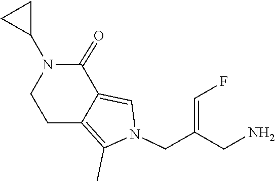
C1C2=C(C)N(CC(=CF)CN)C=C2C(=O)N(C2CC2)C1
